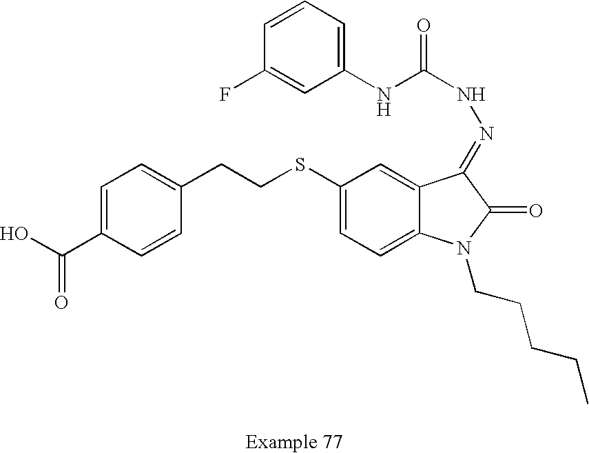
C1=C(C(O)=O)C=CC(CCSC2=CC=C3C(=C2)C(=NNC(=O)NC2=CC=CC(F)=C2)C(=O)N3CCCCC)=C1
